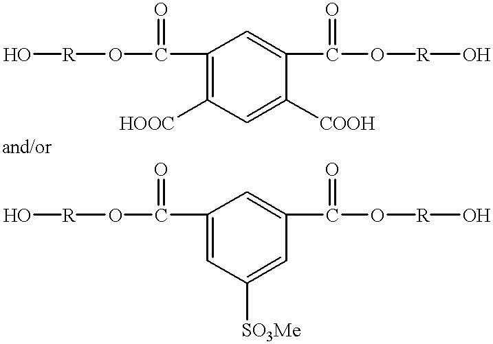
C1(C(=O)O[R]O)=C([HOOC])C=C([COOH])C(C(O[R]O)=O)=C1.C1(C(=O)O[R]O)=CC([SO3Me])=CC(C(O[R]O)=O)=C1
